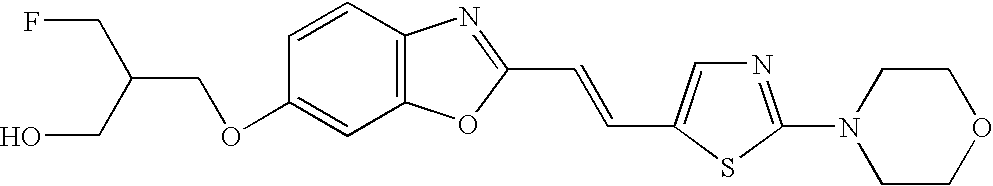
C(OC1=CC2=C(C=C1)N=C(C=CC1=CN=C(N3CCOCC3)S1)O2)C(CF)CO
